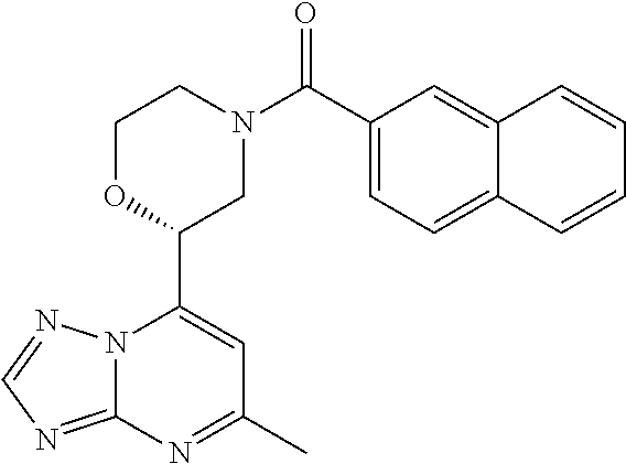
N12C(=NC=N1)N=C(C)C=C2C1CN(C(=O)C2=CC=C3C(=C2)C=CC=C3)CCO1
